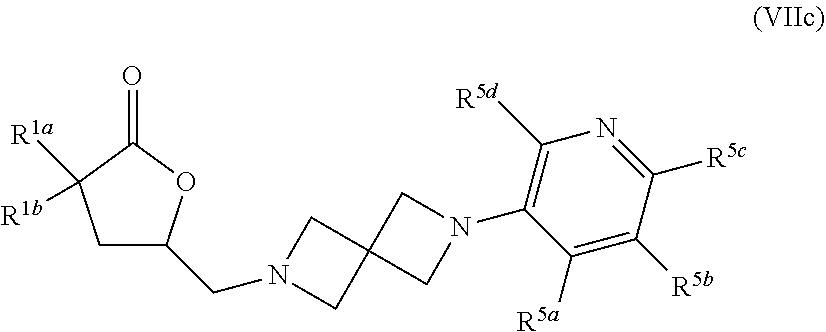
C1C(CN2CC3(C2)CN(C2=C([R5d])N=C([R5c])C([R5b])=C2[R5a])C3)OC(=O)C1([R1b])[R1a]
